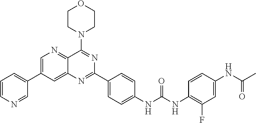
C1=CN=CC(C2=CN=C3C(=C2)N=C(C2=CC=C(NC(NC4=C(F)C=C(NC(C)=O)C=C4)=O)C=C2)N=C3N2CCOCC2)=C1
